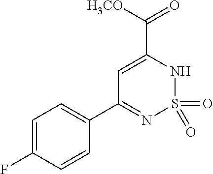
C1=C(C([H3CO])=O)NS(=O)(=O)N=C1C1=CC=C(F)C=C1
